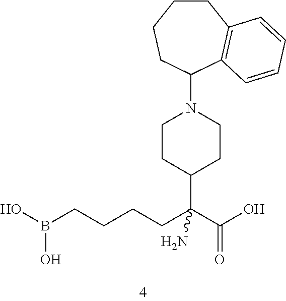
C1CC(C(CCCCB(O)O)(C(=O)O)N)CCN1C1C2=C(CCCC1)C=CC=C2
